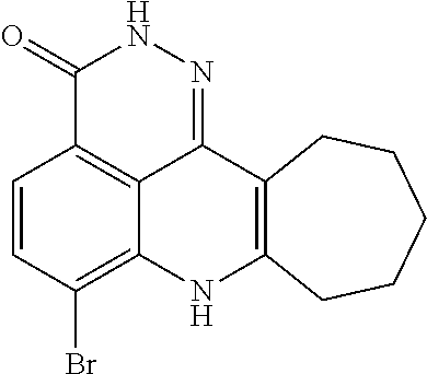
C1=CC(Br)=C2C3=C1C(=O)NN=C3C1=C(N2)CCCCC1
